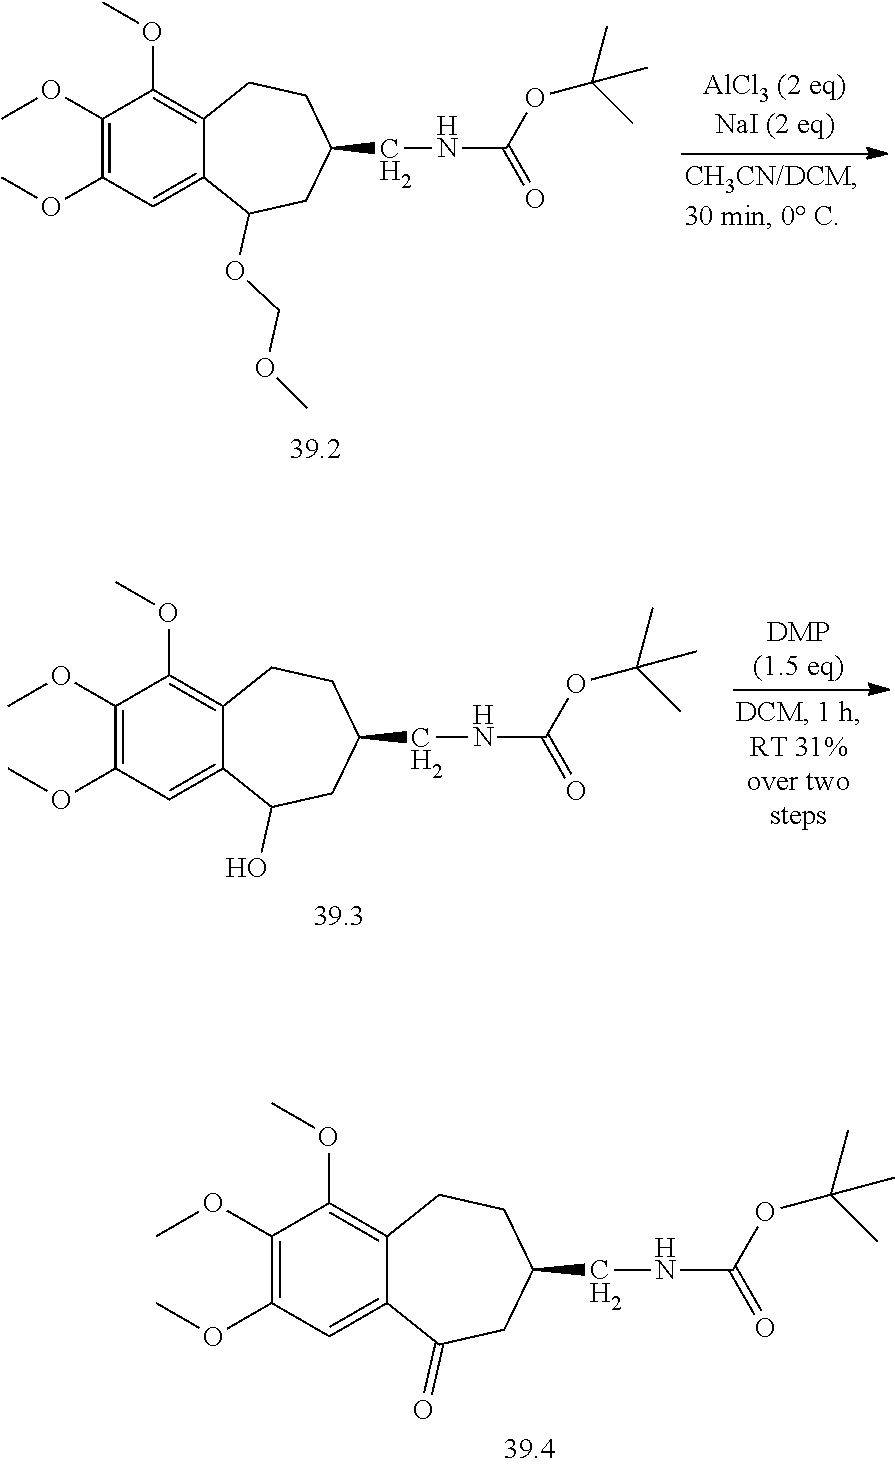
C1(OC)=C(OC)C=C2C(=C1OC)CCC(CNC(=O)OC(C)(C)C)CC2OCOC.C1(OC)=C(OC)C=C2C(=C1OC)CCC(CNC(=O)OC(C)(C)C)CC2O.C1(OC)=C(OC)C=C2C(=C1OC)CCC(CNC(=O)OC(C)(C)C)CC2=O
